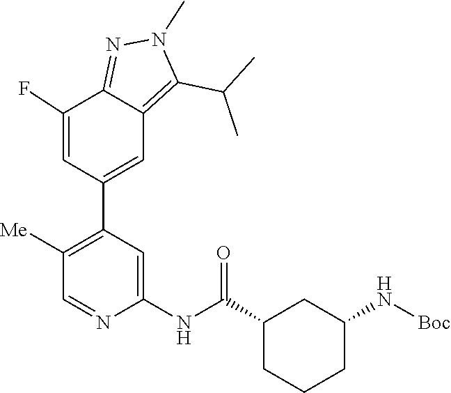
N1=C2C(F)=CC(C3=C([Me])C=NC(NC(=O)C4CCCC(N[Boc])C4)=C3)=CC2=C(C(C)C)N1C
